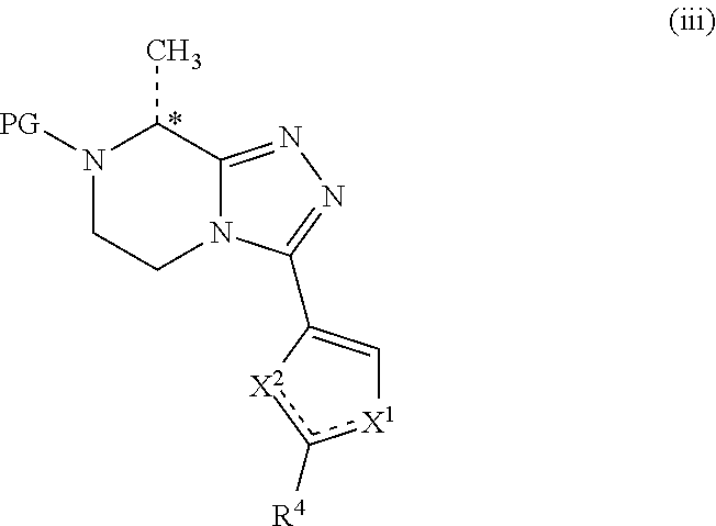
[PG]N1CCN2C(=NN=C2C2=C[X1]c([R4])[X2]2)C1C
